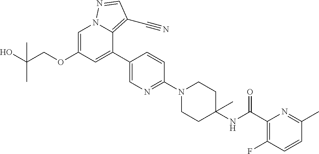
C1=C(OCC(O)(C)C)C=C(C2=CN=C(N3CCC(NC(C4=C(F)C=CC(C)=N4)=O)(C)CC3)C=C2)C2=C(C#N)C=NN12
